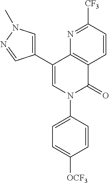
C12=C(C(C3=CN(C)N=C3)=CN(C3=CC=C([OCF3])C=C3)C1=O)N=C([CF3])C=C2
